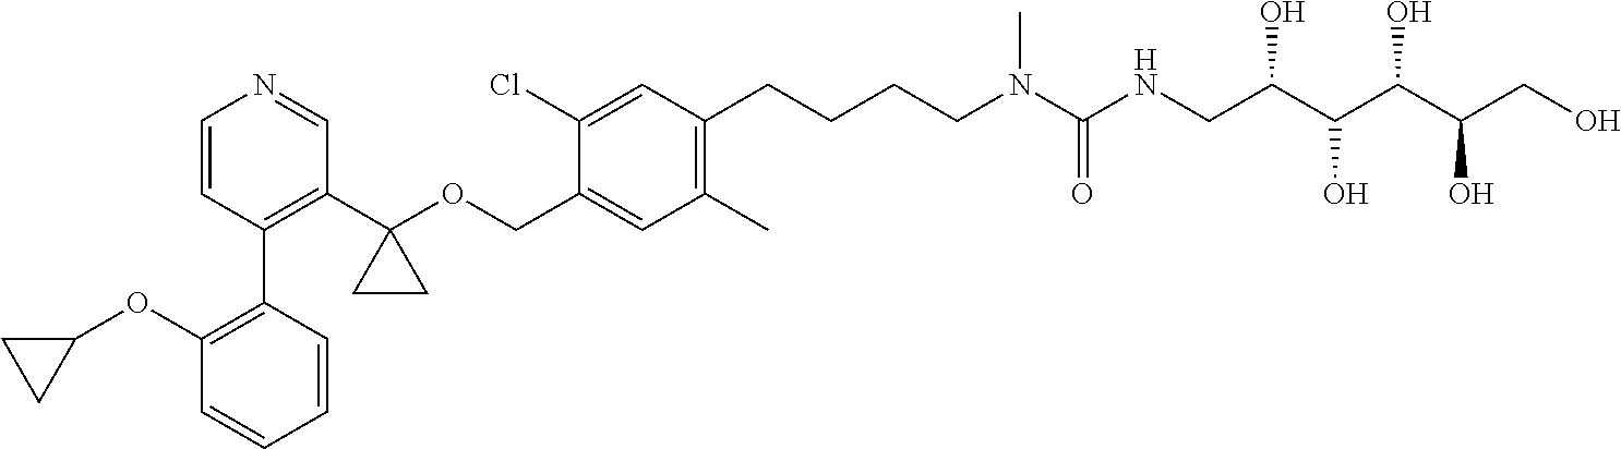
C1=CC(C2=C(OC3CC3)C=CC=C2)=C(C2(OCC3=CC(C)=C(CCCCN(C(NCC(C(O)C(C(CO)O)O)O)=O)C)C=C3Cl)CC2)C=N1
